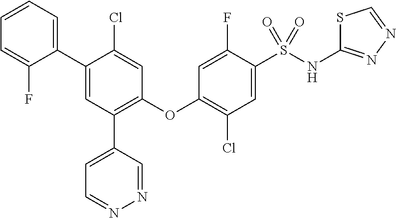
C1(OC2=C(Cl)C=C(S(NC3=NN=CS3)(=O)=O)C(F)=C2)=C(C2=CC=NN=C2)C=C(C2=CC=CC=C2F)C(Cl)=C1
